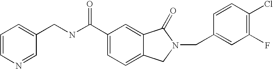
C1=CN=CC(CNC(C2=CC=C3C(=C2)C(=O)N(CC2=CC(F)=C(Cl)C=C2)C3)=O)=C1
